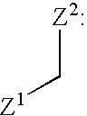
[Z2:]C[Z1]
